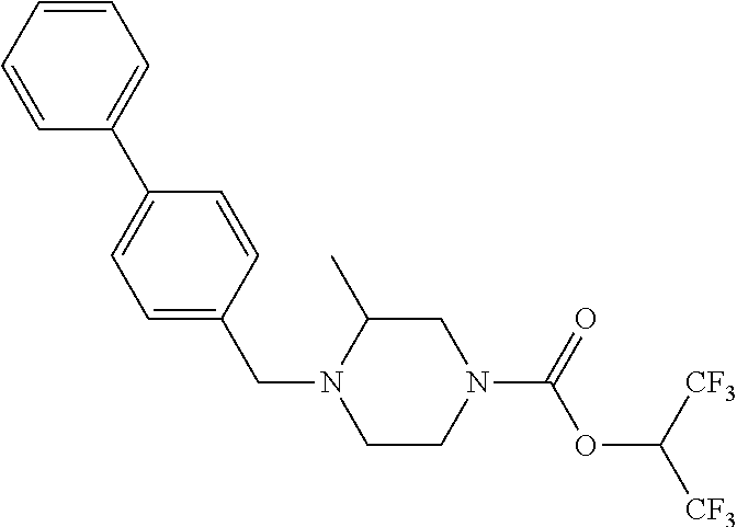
C1=CC(CN2CCN(C(=O)OC([CF3])[CF3])CC2C)=CC=C1C1=CC=CC=C1
